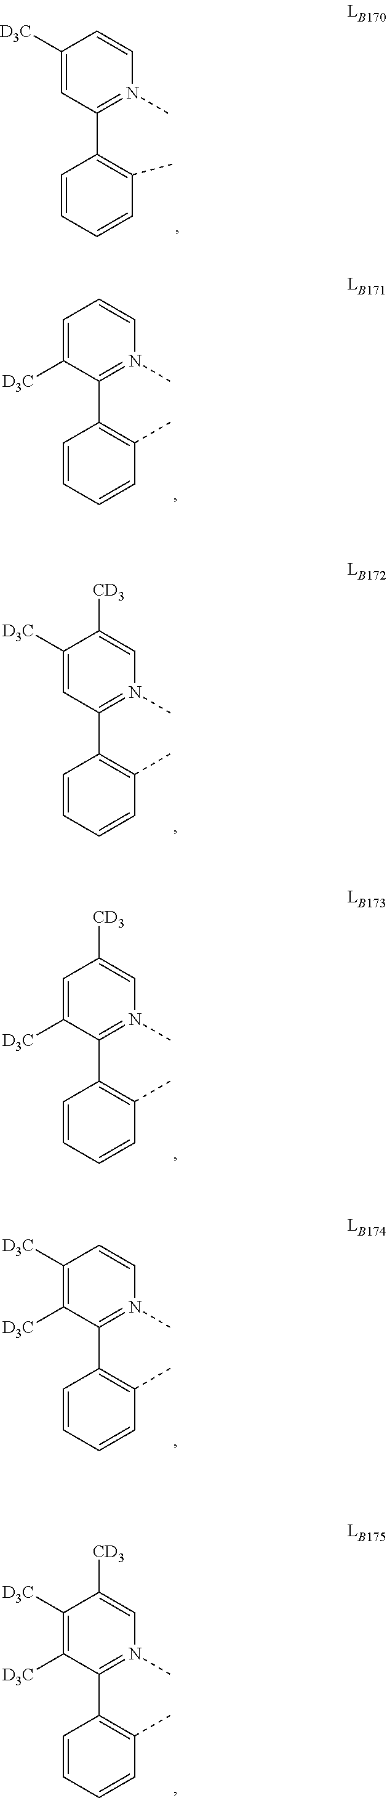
C1([D3C])=CC(C2=C(C)C=CC=C2)=N(C)C=C1.C1=C([D3C])C(C2=C(C)C=CC=C2)=N(C)C=C1.C1([D3C])=CC(C2=C(C)C=CC=C2)=N(C)C=C1[CD3].C1=C([D3C])C(C2=C(C)C=CC=C2)=N(C)C=C1[CD3].C1([D3C])=C([D3C])C(C2=C(C)C=CC=C2)=N(C)C=C1.C1([D3C])=C([D3C])C(C2=C(C)C=CC=C2)=N(C)C=C1[CD3]
